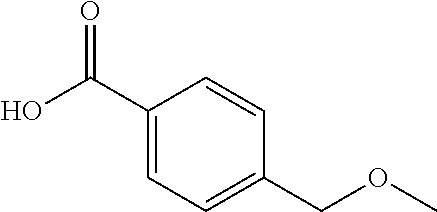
OC(C1=CC=C(COC)C=C1)=O
